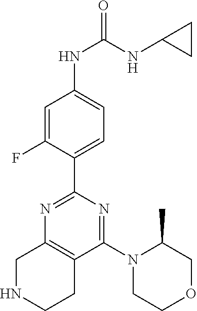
C1=C(F)C(C2=NC3=C(C(N4CCOCC4C)=N2)CCNC3)=CC=C1NC(NC1CC1)=O
